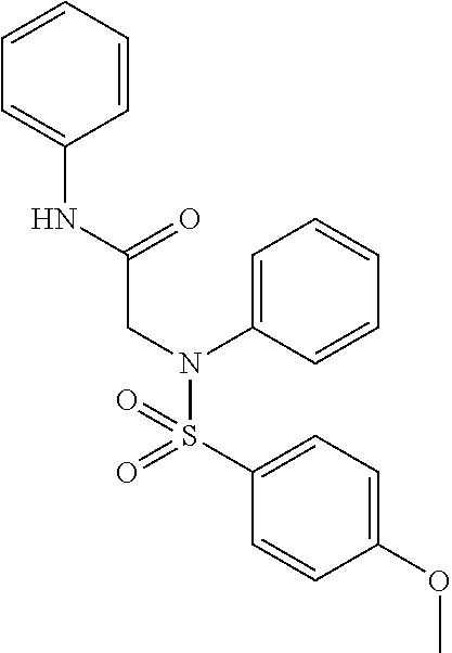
C1=CC=CC=C1NC(CN(S(C1=CC=C(OC)C=C1)(=O)=O)C1=CC=CC=C1)=O
